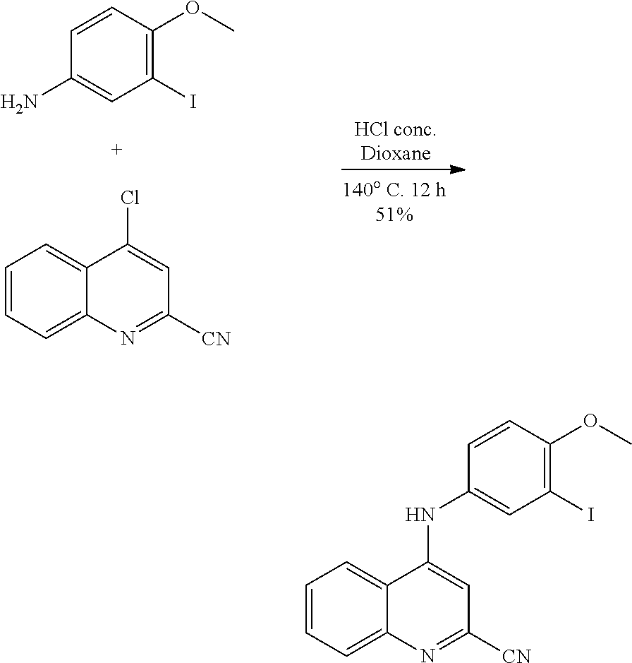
C1=CC(OC)=C(I)C=C1N.C1=CC=C2C(=C1)C(Cl)=CC([CN])=N2.C1=CC=C2C(=C1)C(NC1=CC(I)=C(OC)C=C1)=CC([CN])=N2
